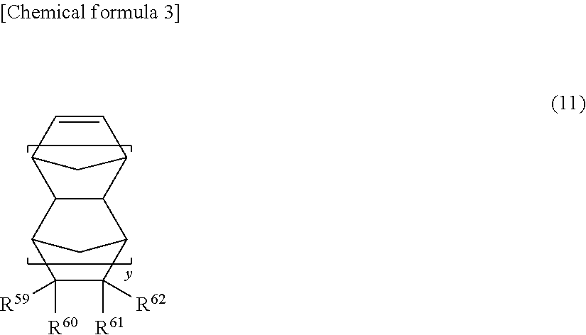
C12C=CC(C1)C1C3C([R60])([R59])C([R61])([R62])C(C21)C3
